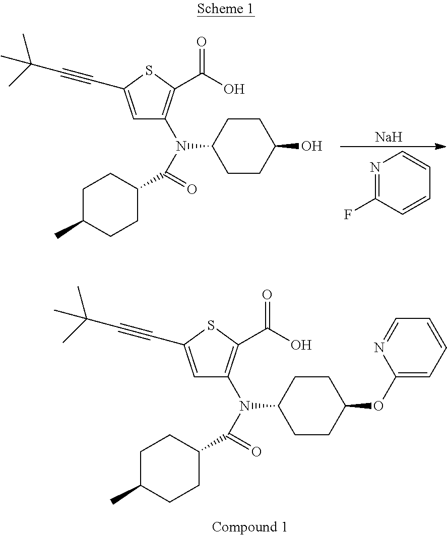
C1=C(C#CC(C)(C)C)SC(C(O)=O)=C1N(C(=O)C1CCC(C)CC1)C1CCC(O)CC1.N1=C(F)C=CC=C1.[Na].C1=C(C#CC(C)(C)C)SC(C(O)=O)=C1N(C(=O)C1CCC(C)CC1)C1CCC(OC2=CC=CC=N2)CC1
